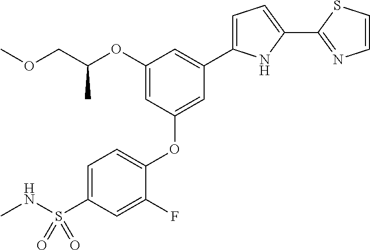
C1(OC(COC)C)=CC(OC2=CC=C(S(NC)(=O)=O)C=C2F)=CC(C2=CC=C(C3=NC=CS3)N2)=C1
